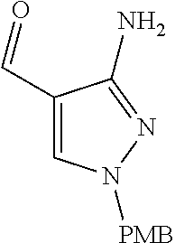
C1(C=O)=CN([PMB])N=C1N
